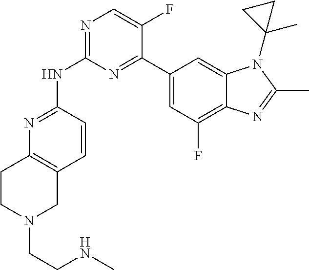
N1=C(NC2=NC=C(F)C(C3=CC(F)=C4C(=C3)N(C3(C)CC3)C(C)=N4)=N2)C=CC2=C1CCN(CCNC)C2
